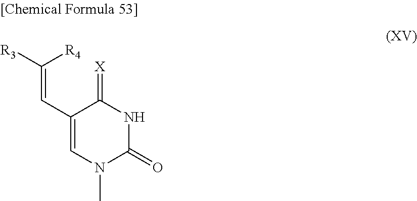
C(=CC1=CN(C)C(=O)NC1=[X])([R4])[R3]
